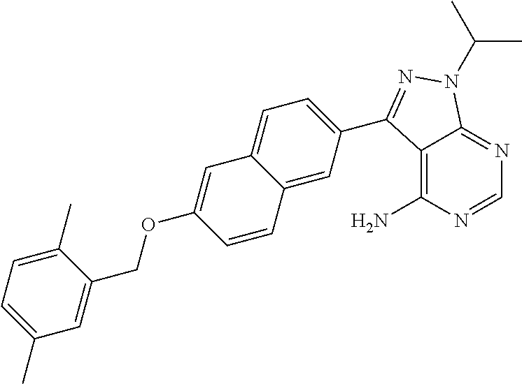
C1=NC(N)=C2C(=N1)N(C(C)C)N=C2C1=CC=C2C(=C1)C=CC(OCC1=CC(C)=CC=C1C)=C2
